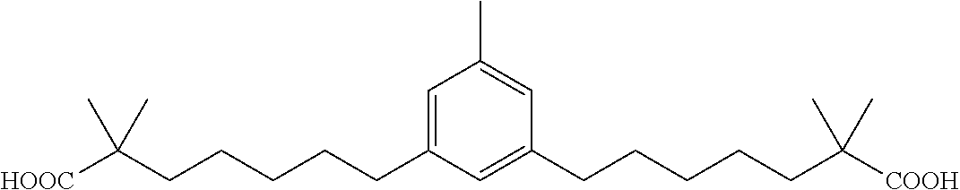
C1=C(CCCCCC([HOOC])(C)C)C=C(CCCCCC([COOH])(C)C)C=C1C
